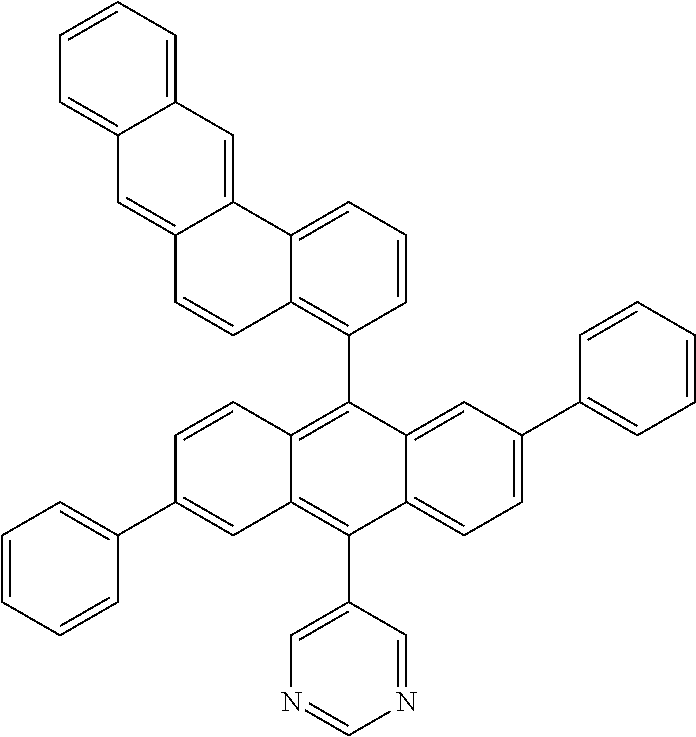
C1=CC=C2C(=C1)C=C1C(=C2)C=CC2=C(C3=C4C(=C(C5=CN=CN=C5)C5=CC=C(C6=CC=CC=C6)C=C35)C=C(C3=CC=CC=C3)C=C4)C=CC=C12
